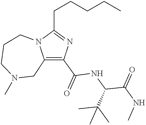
C1(C(=O)NC(C(NC)=O)C(C)(C)C)=C2N(C(CCCCC)=N1)CCCN(C)C2
